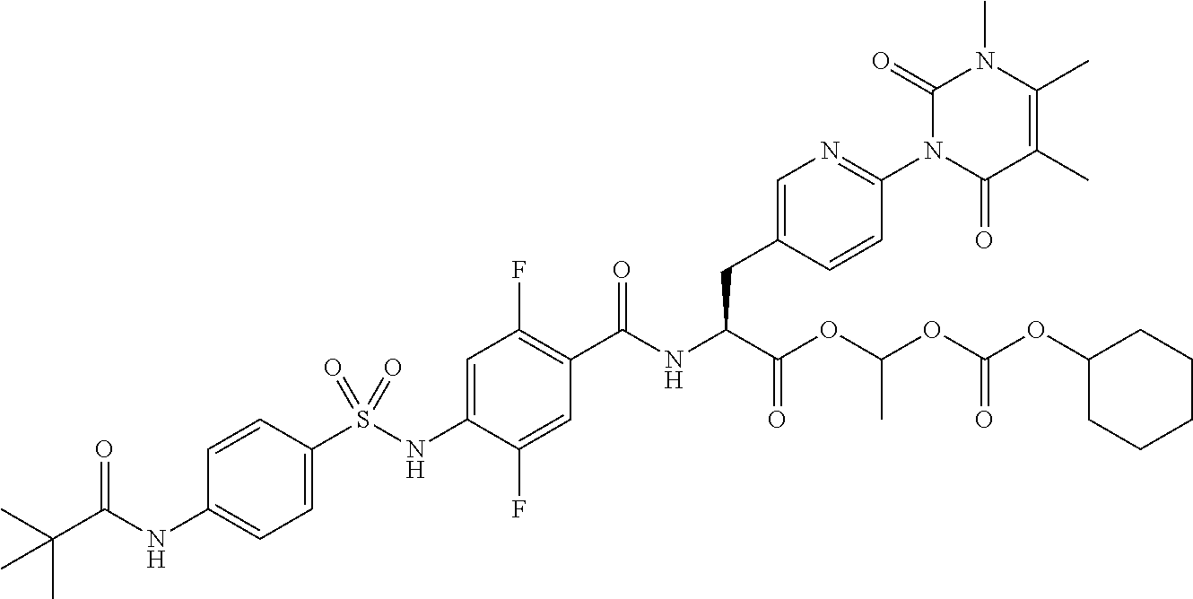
C1=C(S(NC2=CC(F)=C(C(NC(C(OC(OC(OC3CCCCC3)=O)C)=O)CC3=CN=C(N4C(=O)C(C)=C(C)N(C)C4=O)C=C3)=O)C=C2F)(=O)=O)C=CC(NC(C(C)(C)C)=O)=C1
